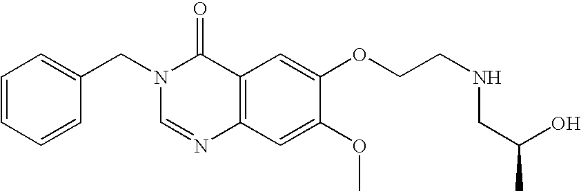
C1=CC=CC(CN2C=NC3=C(C2=O)C=C(OCCNCC(O)C)C(OC)=C3)=C1
